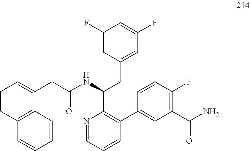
C1(F)=CC(CC(C2=C(C3=CC(C(N)=O)=C(F)C=C3)C=CC=N2)NC(CC2=CC=CC3=C2C=CC=C3)=O)=CC(F)=C1
